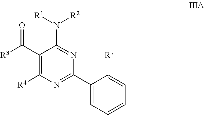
C1(C([R3])=O)=C([R4])N=C(C2=CC=CC=C2[R7])N=C1N([R1])[R2]
